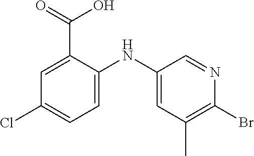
C1(Cl)=CC=C(NC2=CC(C)=C(Br)N=C2)C(C(=O)O)=C1
